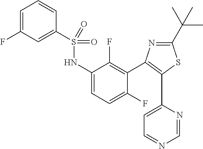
C1=C(F)C=C(S(NC2=CC=C(F)C(C3=C(C4=CC=NC=N4)SC(C(C)(C)C)=N3)=C2F)(=O)=O)C=C1
